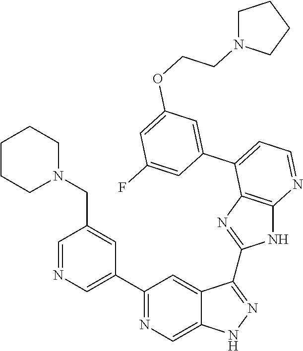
C1(C2=NC=C3C(=C2)C(C2=NC4=C(N2)N=CC=C4C2=CC(OCCN4CCCC4)=CC(F)=C2)=NN3)=CN=CC(CN2CCCCC2)=C1
